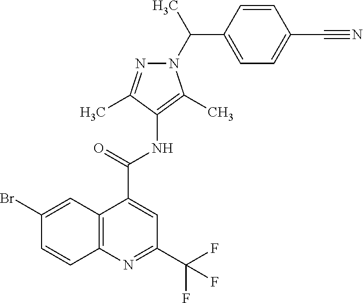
C12=C(N=C(C(F)(F)F)C=C1C(=O)NC1=C(C)N(C(C3=CC=C(C#N)C=C3)C)N=C1C)C=CC(Br)=C2
